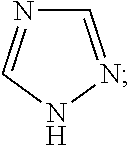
C1=NNC=N1
